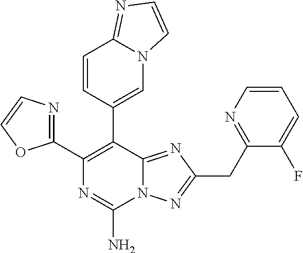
N12C(=NC(CC3=NC=CC=C3F)=N1)C(C1=CN3C(=NC=C3)C=C1)=C(C1=NC=CO1)N=C2N
